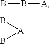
BB[A].[A](B)B
